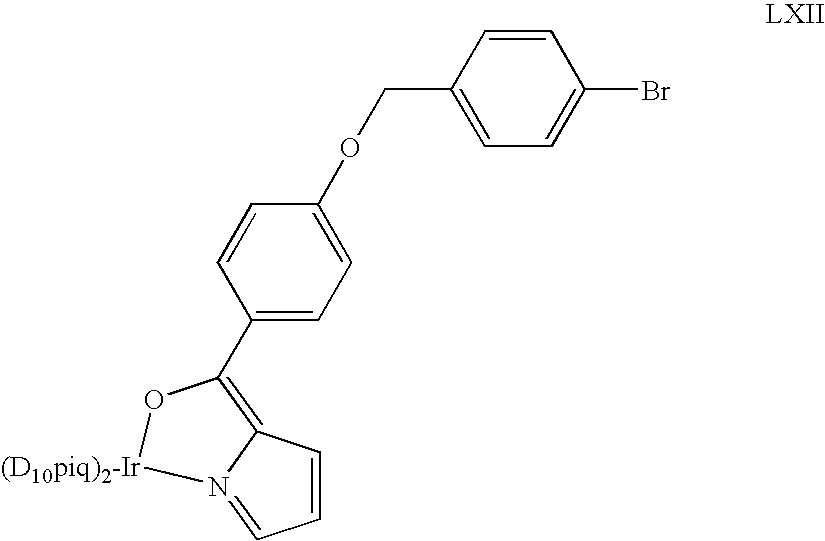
C1=CC(COC2=CC=C(C3=C4C=CC=N4[(D10piq)2-Ir]O3)C=C2)=CC=C1Br
